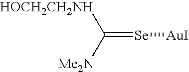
[Me2N]C(=[Se][AuI])[HOCH2CH2NH]
